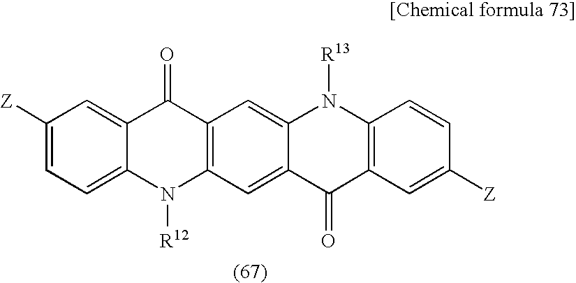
C1([Z])=CC=C2C(=C1)C(=O)C1=C(N2[R12])C=C2C(=C1)N([R13])C1=C(C2=O)C=C([Z])C=C1
